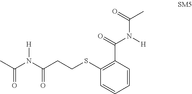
CC(N(C(CCSC1=C(C(=O)N([H])C(C)=O)C=CC=C1)=O)[H])=O
